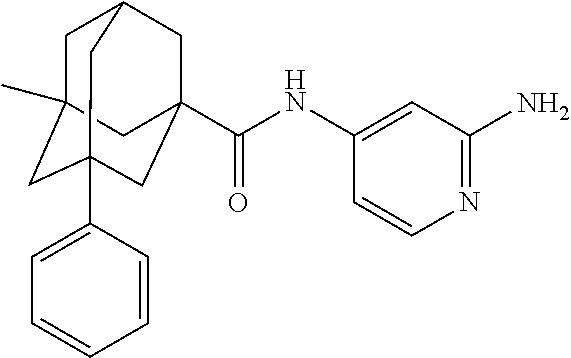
C1=CC(C23CC4(C)CC(CC(C(=O)NC5=CC(N)=NC=C5)(C2)C4)C3)=CC=C1
